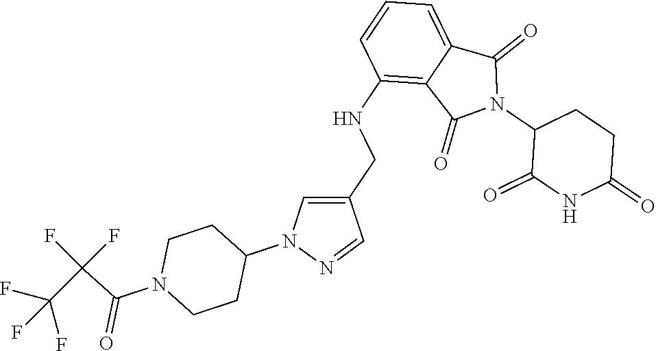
C1(NCC2=CN(C3CCN(C(C(C(F)(F)F)(F)F)=O)CC3)N=C2)=C2C(=CC=C1)C(=O)N(C1C(=O)NC(=O)CC1)C2=O
